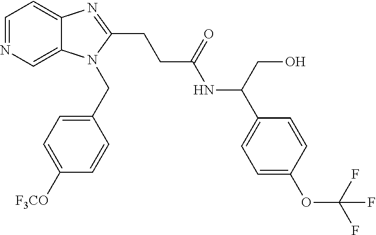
C1=NC=C2C(=C1)N=C(CCC(NC(C1=CC=C(OC(F)(F)F)C=C1)CO)=O)N2CC1=CC=C([F3CO])C=C1
